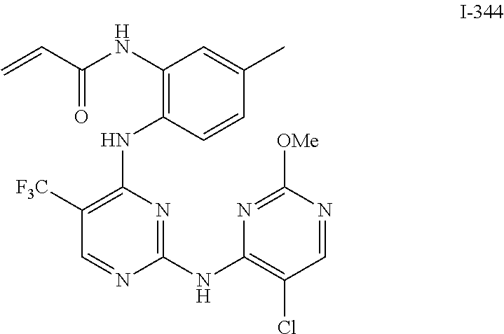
C1([F3C])=C(NC2=C(NC(C=C)=O)C=C(C)C=C2)N=C(NC2=C(Cl)C=NC([OMe])=N2)N=C1
